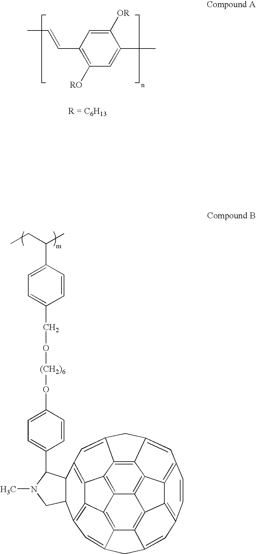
CC=CC1=C([RO])C=C(C)C([OR])=C1.C(C(C1=CC=C(CO[(CH2)6]OC2=CC=C(C3N(C)CC4C5=C6C7=C8C9=C%10C%11=C%12C%13=C%14C(=C%117)C6=C(C=C%14CC%13=CC6=C%12C%10=C(C=C9CC8=C5)C=C6)C34)C=C2)C=C1)C)C
